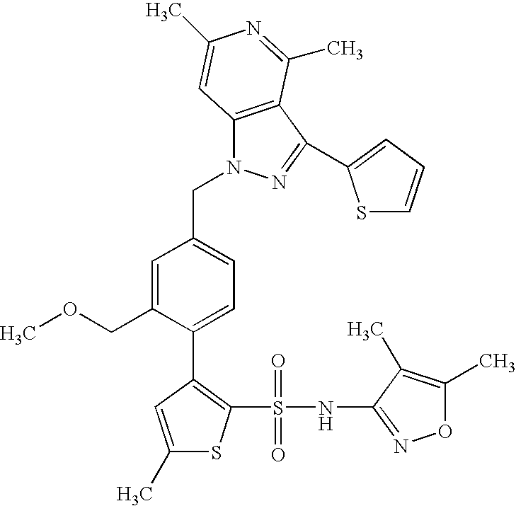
C1(C)=CC(C2=CC=C(CN3C4=C(C(C5=CC=CS5)=N3)C(C)=NC(C)=C4)C=C2COC)=C(S(NC2=NOC(C)=C2C)(=O)=O)S1
